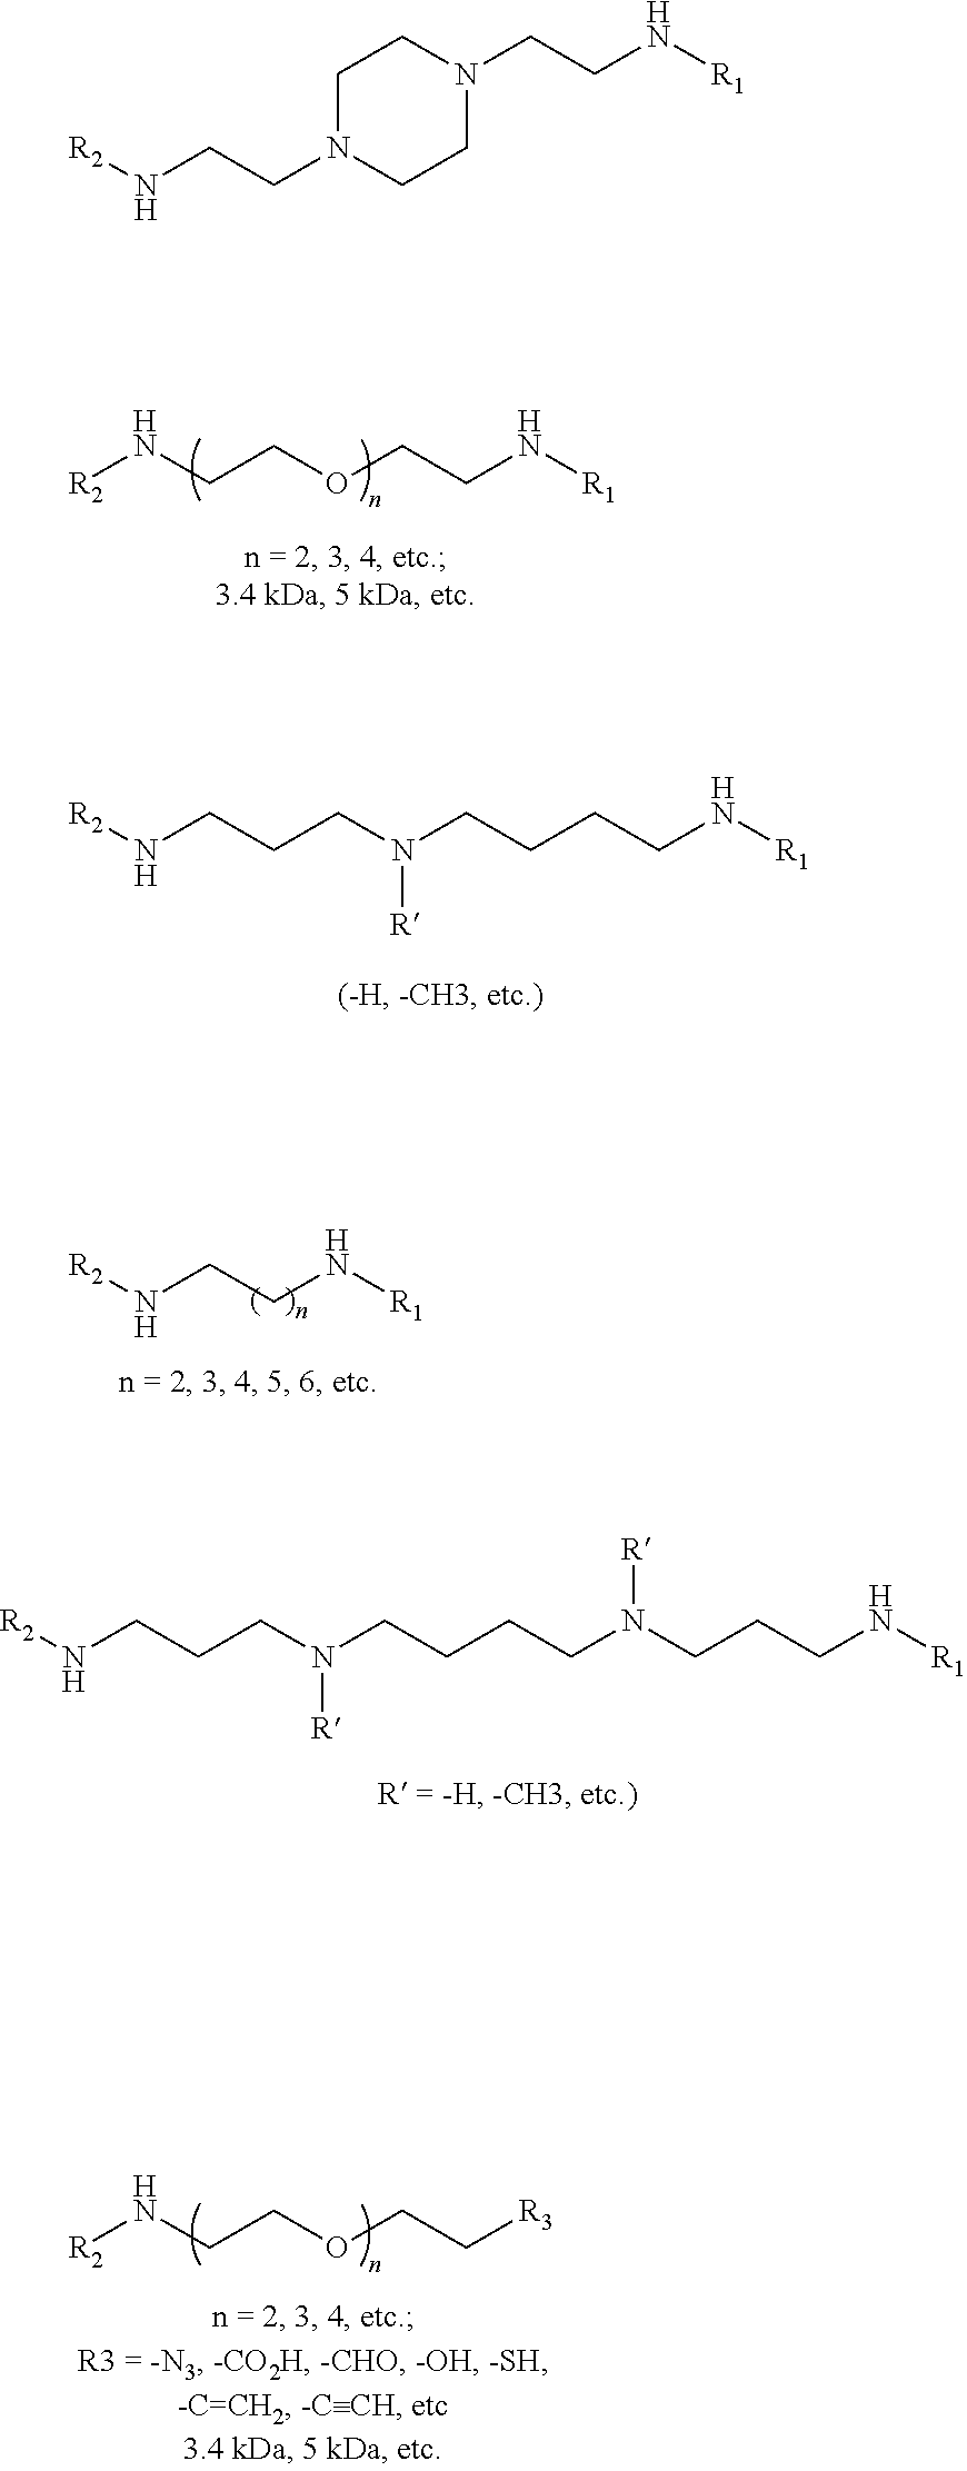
[R2]NCCOCCN[R1].[R2]NCCCN(CCCCN[R1])[R].[R2]NCCN[R1].[R2]NCCCN(CCCCN(CCCN[R1])[R])[R].[R2]NCCOCC[R3].C1N(CCN[R2])CCN(CCN[R1])C1
